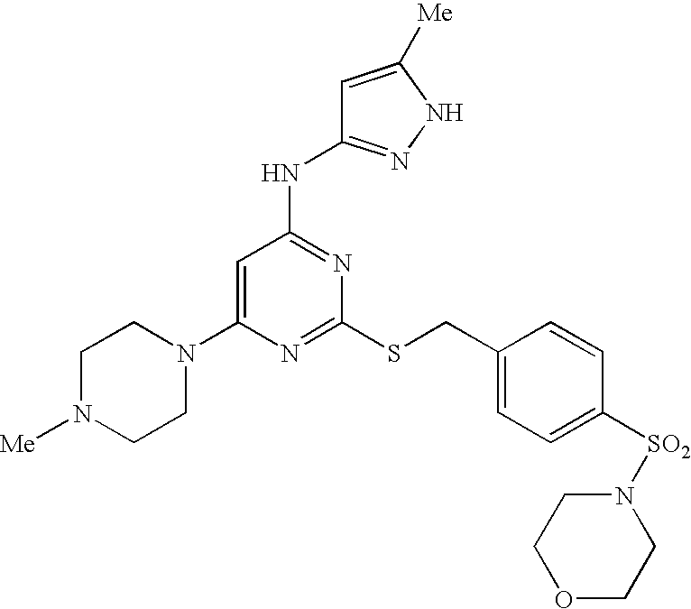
C1(N2CCN([Me])CC2)=CC(NC2=NNC([Me])=C2)=NC(SCC2=CC=C([SO2]N3CCOCC3)C=C2)=N1
